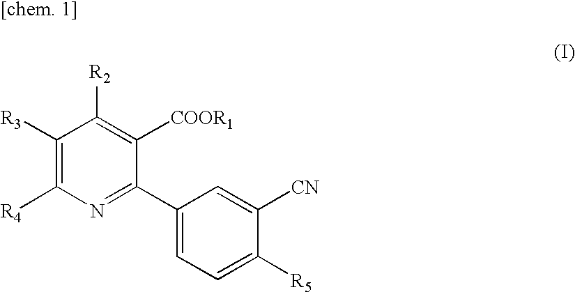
C1([R3])=C([R4])N=C(C2=CC=C([R5])C([CN])=C2)C([COOR1])=C1[R2]
